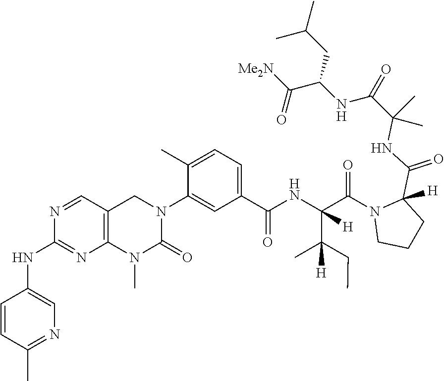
C1=CC(C)=NC=C1NC1=NC2=C(C=N1)CN(C1=CC(C(NC(C(=O)N3CCCC3(C(NC(C(NC(C([Me2N])=O)CC(C)C)=O)(C)C)=O)[H])(C(CC)(C)[H])[H])=O)=CC=C1C)C(=O)N2C
